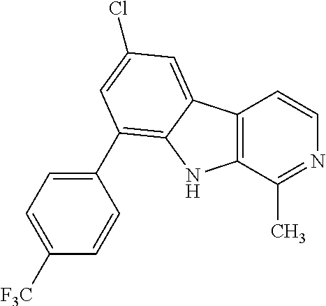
C12=C(C(C)=NC=C1)NC1=C(C3=CC=C([F3C])C=C3)C=C(Cl)C=C21
